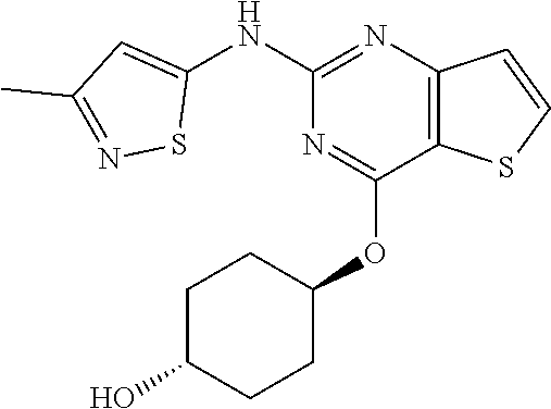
C1(NC2=CC(C)=NS2)=NC2=C(C(OC3CCC(O)CC3)=N1)SC=C2
